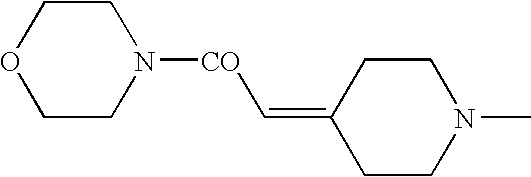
C1C(=C[CO]N2CCOCC2)CCN(C)C1
